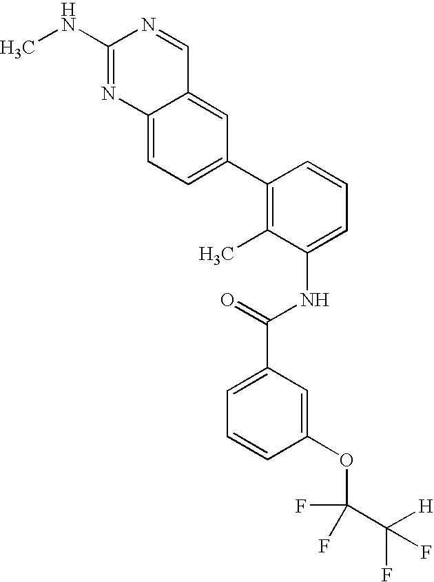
C12=CC=C(C3=C(C)C(NC(C4=CC=CC(OC(F)(C([H])(F)F)F)=C4)=O)=CC=C3)C=C1C=NC(NC)=N2
